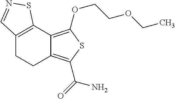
C12=C(C3=C(OCCOCC)SC(C(=O)N)=C3CC1)SN=C2
